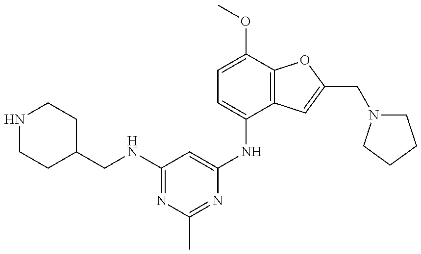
N1CCC(CNC2=NC(C)=NC(NC3=CC=C(OC)C4=C3C=C(CN3CCCC3)O4)=C2)CC1
